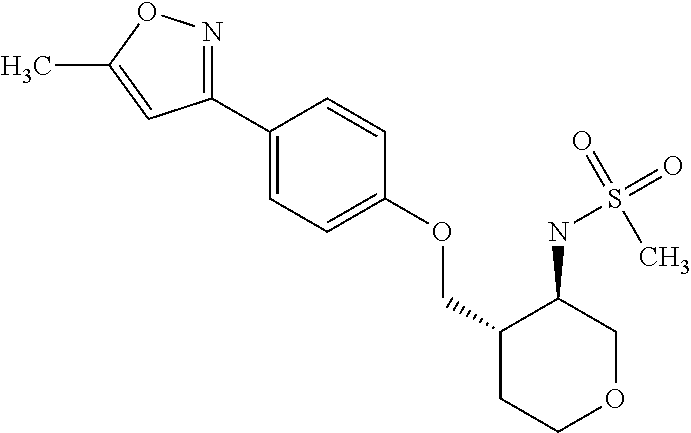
C1(C2=CC=C(OCC3CCOCC3NS(=O)(C)=O)C=C2)=NOC(C)=C1
